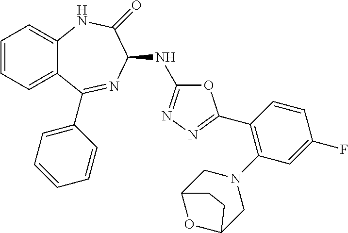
C1=CC=C2C(=C1)NC(=O)C(NC1=NN=C(C3=C(N4CC5OC(C4)CC5)C=C(F)C=C3)O1)N=C2C1=CC=CC=C1
